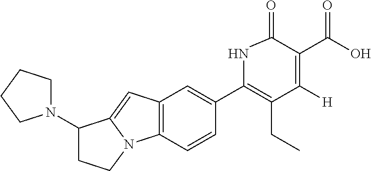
C12=C(C=CC(C3=C(CC)C([H])=C(C(=O)O)C(=O)N3)=C1)N1C(=C2)C(N2CCCC2)CC1
